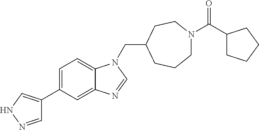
C(N1C2=CC=C(C3=CNN=C3)C=C2N=C1)C1CCN(C(=O)C2CCCC2)CCC1
